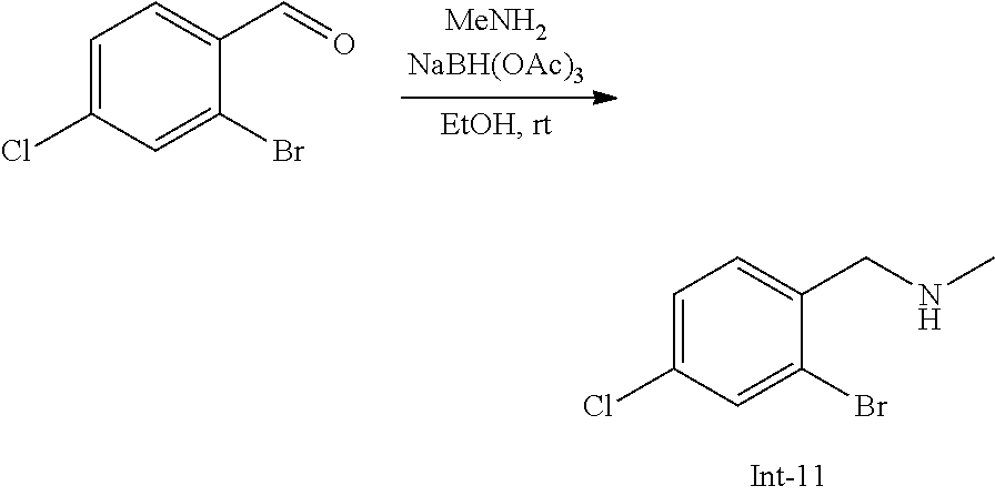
C1=C(Cl)C=C(Br)C(CNC)=C1.C1=C(Cl)C=C(Br)C(C=O)=C1
